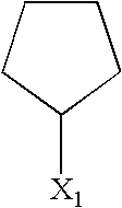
C1([X1])CCCC1
